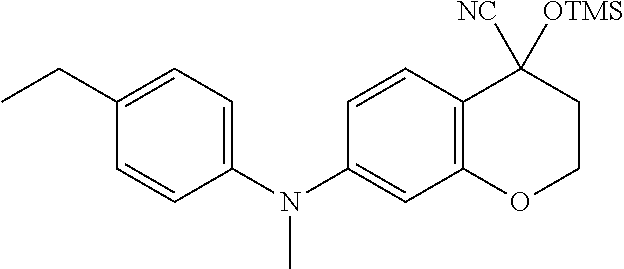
C1=CC(N(C2=CC3=C(C=C2)C([NC])([OTMS])CCO3)C)=CC=C1CC
